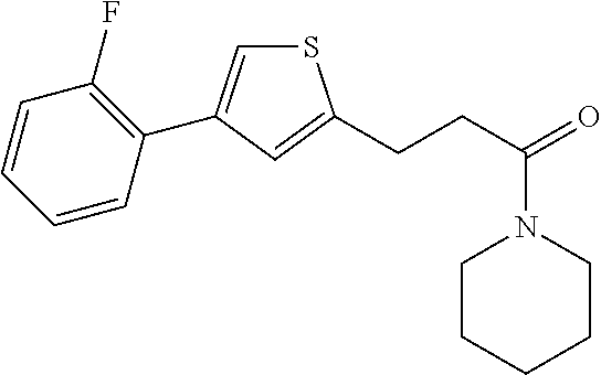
C1=CC=CC(F)=C1C1=CSC(CCC(=O)N2CCCCC2)=C1
